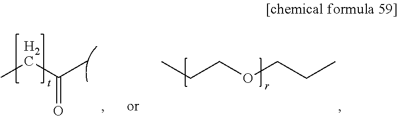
CCC(C)=O.CCCOCCC
